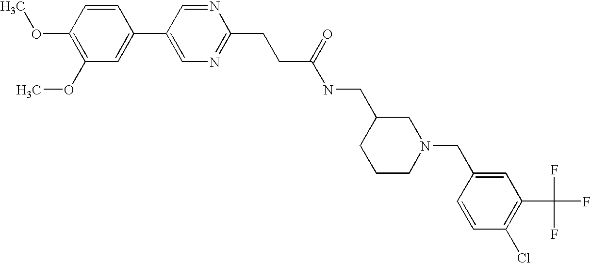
C1(OC)=C(OC)C=CC(C2=CN=C(CCC(NCC3CCCN(CC4=CC(C(F)(F)F)=C(Cl)C=C4)C3)=O)N=C2)=C1
